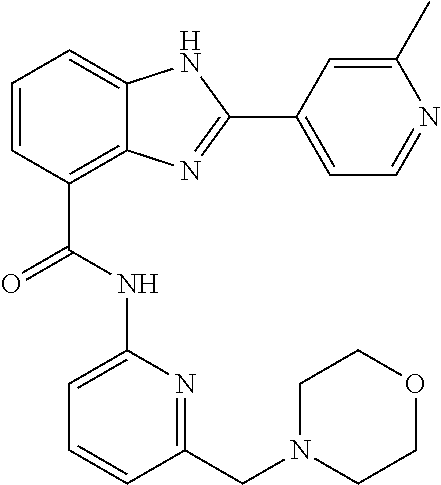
C1=CC(C(=O)NC2=CC=CC(CN3CCOCC3)=N2)=C2C(=C1)NC(C1=CC=NC(C)=C1)=N2
